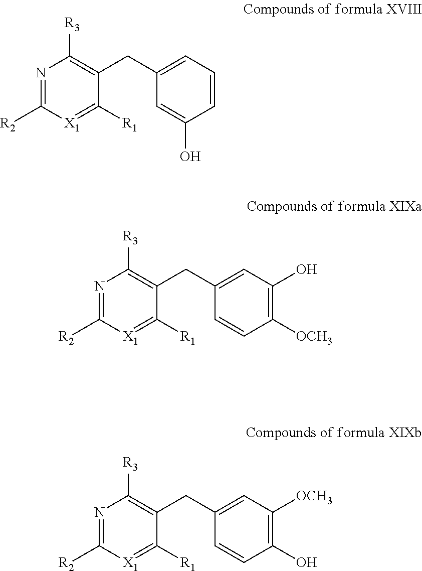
N1=C([R2])[X1]=C([R1])C(CC2=CC=CC(O)=C2)=C1[R3].N1=C([R2])[X1]=C([R1])C(CC2=CC(O)=C([OCH3])C=C2)=C1[R3].N1=C([R2])[X1]=C([R1])C(CC2=CC([OCH3])=C(O)C=C2)=C1[R3]
